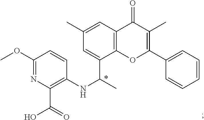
C1(C)=C(C2=CC=CC=C2)OC2=C(C1=O)C=C(C)C=C2C(C)NC1=C(C(O)=O)N=C(OC)C=C1
